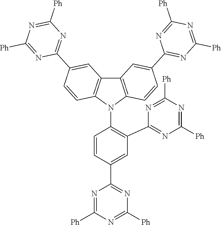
C1=C(C2=NC([Ph])=NC([Ph])=N2)C=CC(N2C3=C(C4=C2C=CC(C2=NC([Ph])=NC([Ph])=N2)=C4)C=C(C2=NC([Ph])=NC([Ph])=N2)C=C3)=C1C1=NC([Ph])=NC([Ph])=N1
